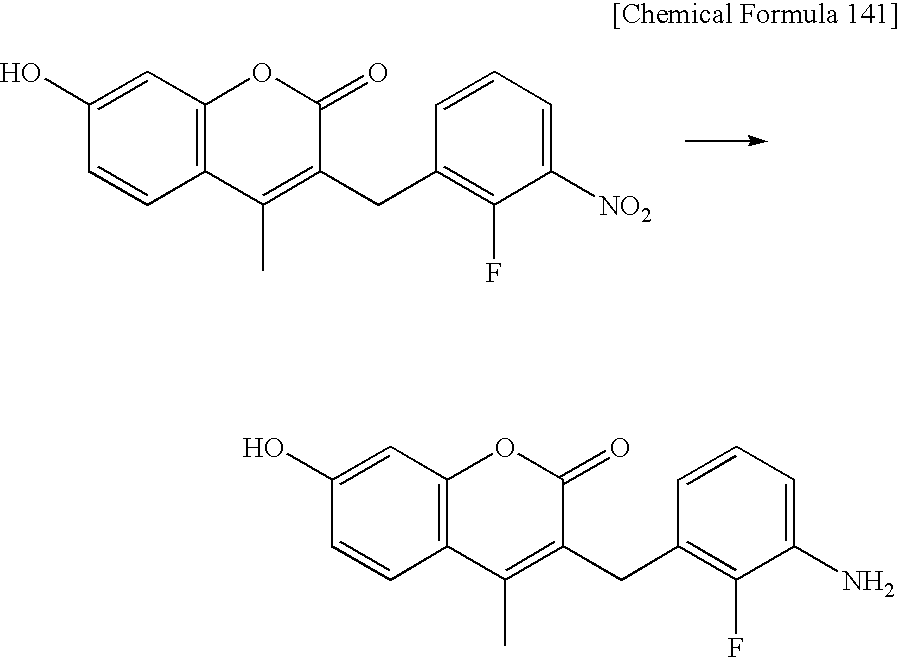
C1(O)=CC2=C(C=C1)C(C)=C(CC1=C(F)C([NO2])=CC=C1)C(=O)O2.C1(O)=CC2=C(C=C1)C(C)=C(CC1=C(F)C(N)=CC=C1)C(=O)O2
